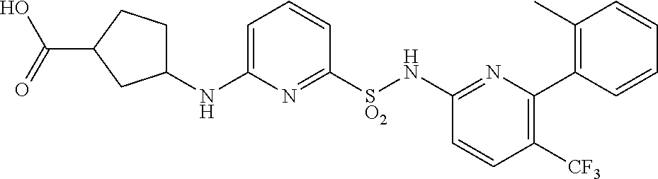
N(C1CCC(C(=O)O)C1)C1=CC=CC([SO2]NC2=NC(C3=C(C)C=CC=C3)=C([CF3])C=C2)=N1
